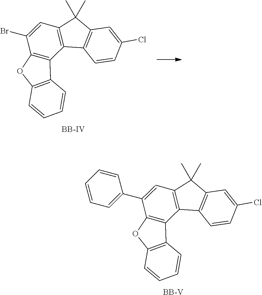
[BB-V].C12=C(C=C(C3=CC=CC=C3)C3=C1C1=C(O3)C=CC=C1)C(C)(C)C1=C2C=CC(Cl)=C1.[BB-IV].C12=C(C=C(Br)C3=C1C1=C(O3)C=CC=C1)C(C)(C)C1=C2C=CC(Cl)=C1
